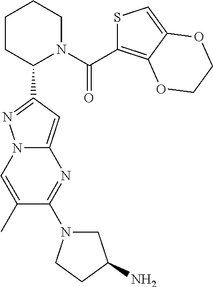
C1CC(C2=NN3C(=C2)N=C(N2CC(N)CC2)C(C)=C3)N(C(C2=C3C(=CS2)OCCO3)=O)CC1
